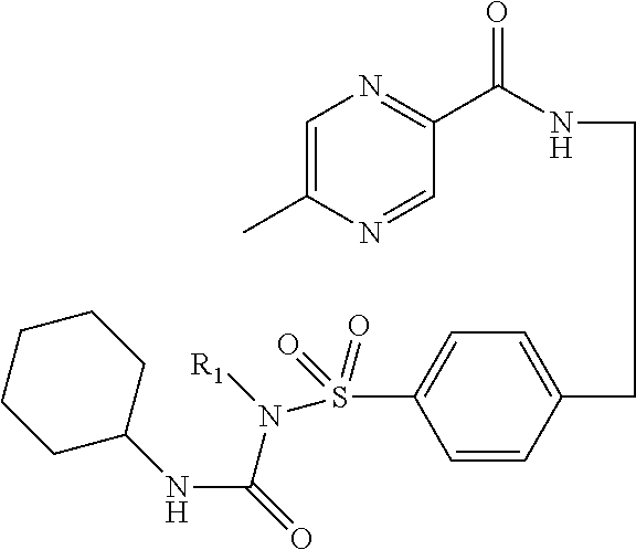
C1=C(C)N=CC(C(NCCC2=CC=C(S(N([R1])C(=O)NC3CCCCC3)(=O)=O)C=C2)=O)=N1
